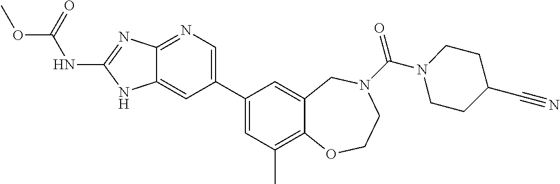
C12=NC=C(C3=CC(C)=C4C(=C3)CN(C(=O)N3CCC(C#N)CC3)CCO4)C=C1NC(NC(OC)=O)=N2
